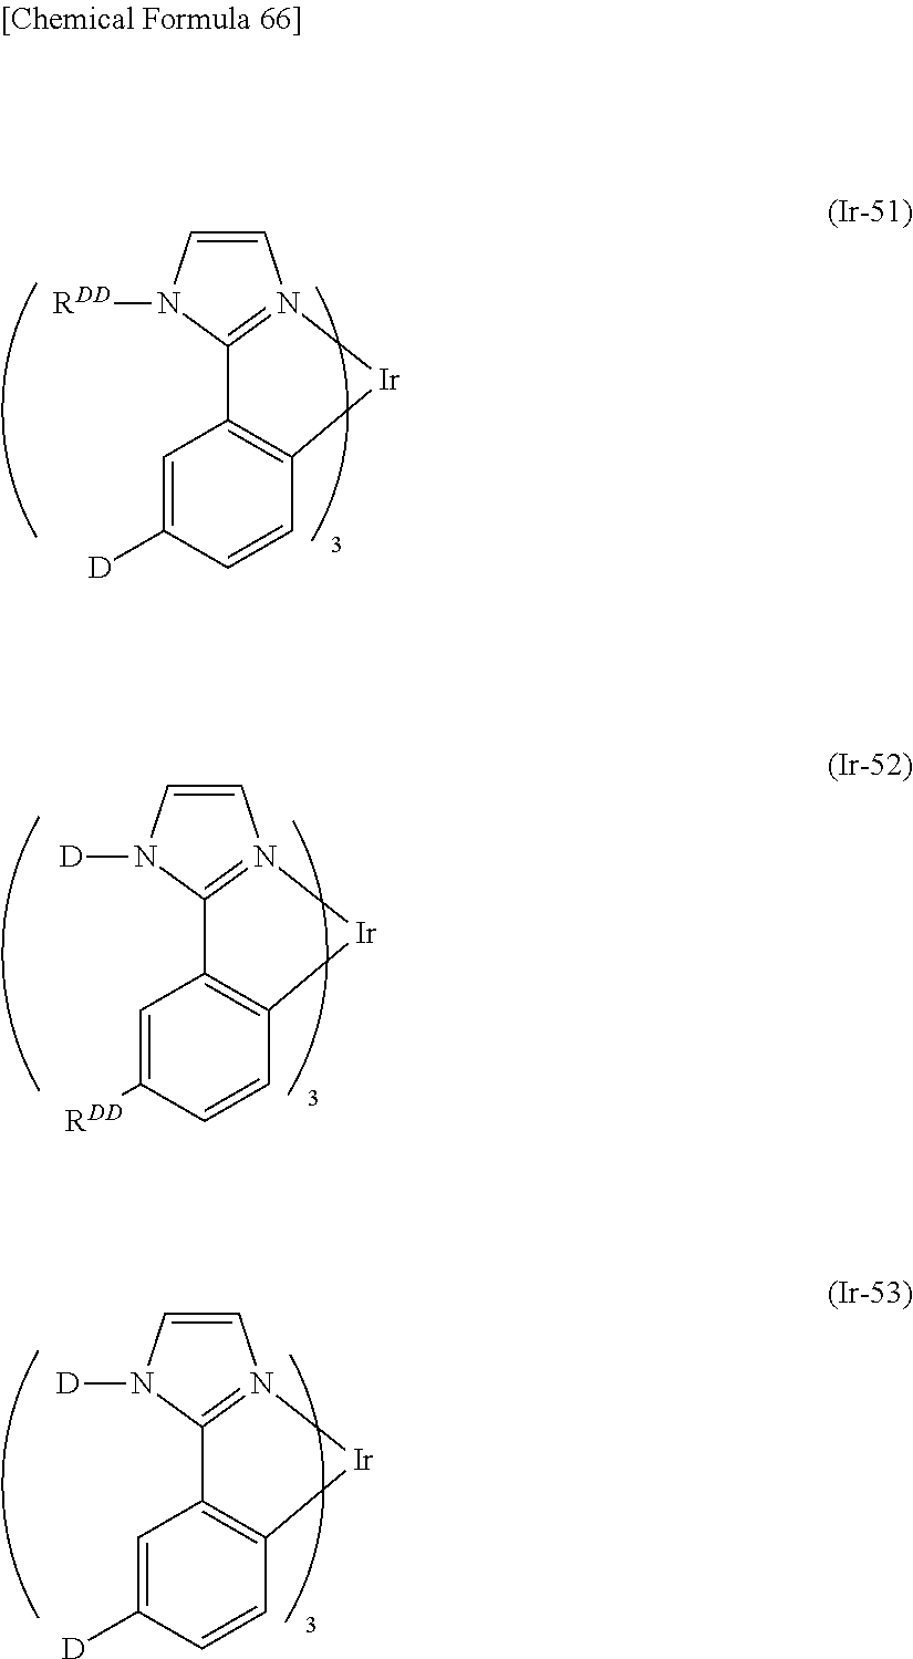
C1=C([D])C=CC2=C1C1=N(C=CN1[RDD])[Ir]2.C1=C([RDD])C=CC2=C1C1=N(C=CN1[D])[Ir]2.C1=C([D])C=CC2=C1C1=N(C=CN1[D])[Ir]2
